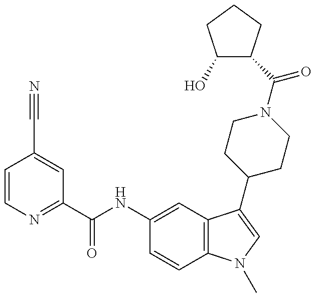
C1=CN=C(C(NC2=CC3=C(C=C2)N(C)C=C3C2CCN(C(=O)C3C(O)CCC3)CC2)=O)C=C1C#N
